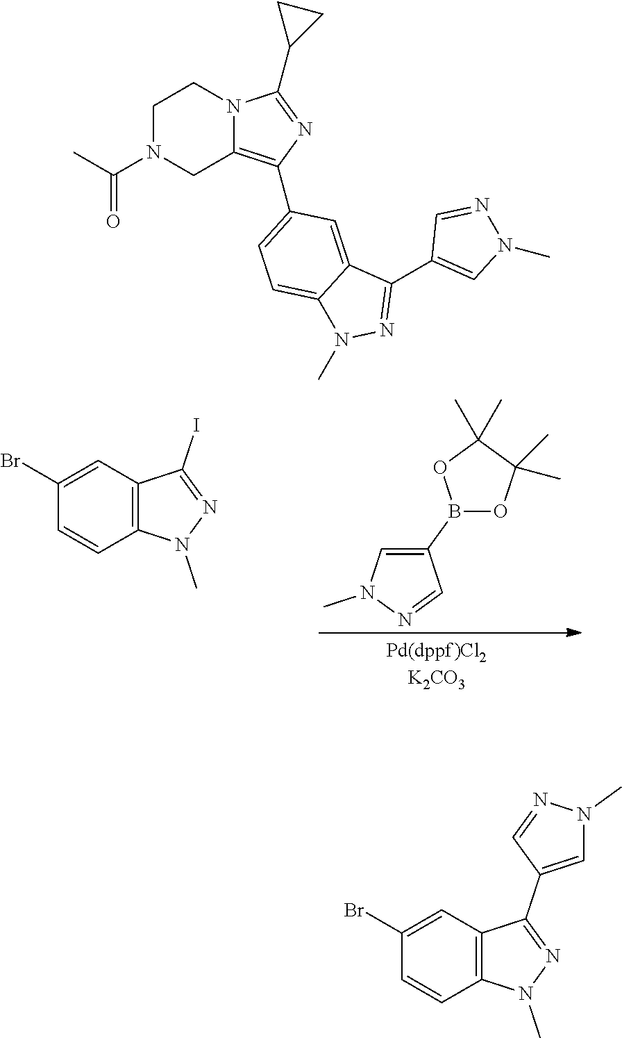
C1(B2OC(C)(C)C(C)(C)O2)=CN(C)N=C1.C12=C(C=CC(Br)=C1)N(C)N=C2I.C1N(C(C)=O)CC2=C(C3=CC=C4C(=C3)C(C3=CN(C)N=C3)=NN4C)N=C(C3CC3)N2C1.C12=C(C=CC(Br)=C1)N(C)N=C2C1=CN(C)N=C1
